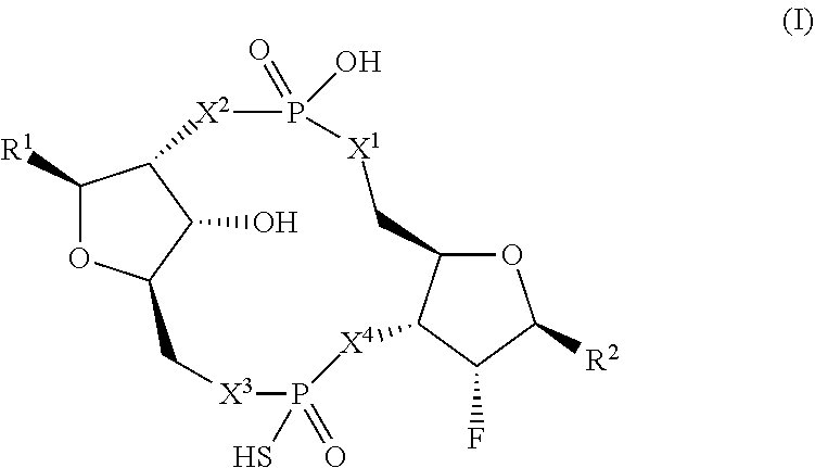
C12C([R1])OC(C1O)C[X3]P(=O)(S)[X4]C1C(C[X1]P(=O)(O)[X2]2)OC([R2])C1F
